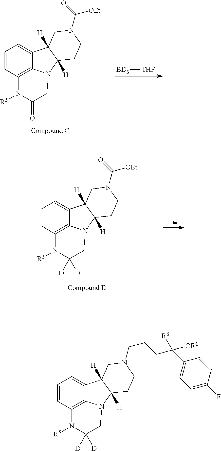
C1=CC2=C3C(=C1)C1([H])C([H])(N3CC(=O)N2[R5])CCN(C(=O)[OEt])C1.[BD3][THF].C1=CC2=C3C(=C1)C1([H])C([H])(N3CC([D])([D])N2[R5])CCN(C(=O)[OEt])C1.C1=CC2=C3C(=C1)C1([H])C([H])(N3CC([D])([D])N2[R5])CCN(CCCC(C2=CC=C(F)C=C2)([R6])[OR1])C1
